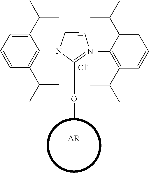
C1=CC(C(C)C)=C(N2C(OC)=[N+](C3=C(C(C)C)C=CC=C3C(C)C)C=C2)C(C(C)C)=C1.[Cl-].[AR]
